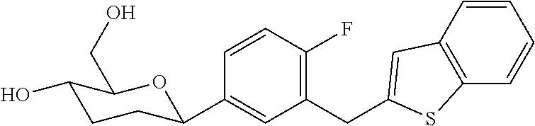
C1(CC2=CC3=C(C=CC=C3)S2)=C(F)C=CC(C2CCC(O)C(CO)O2)=C1
